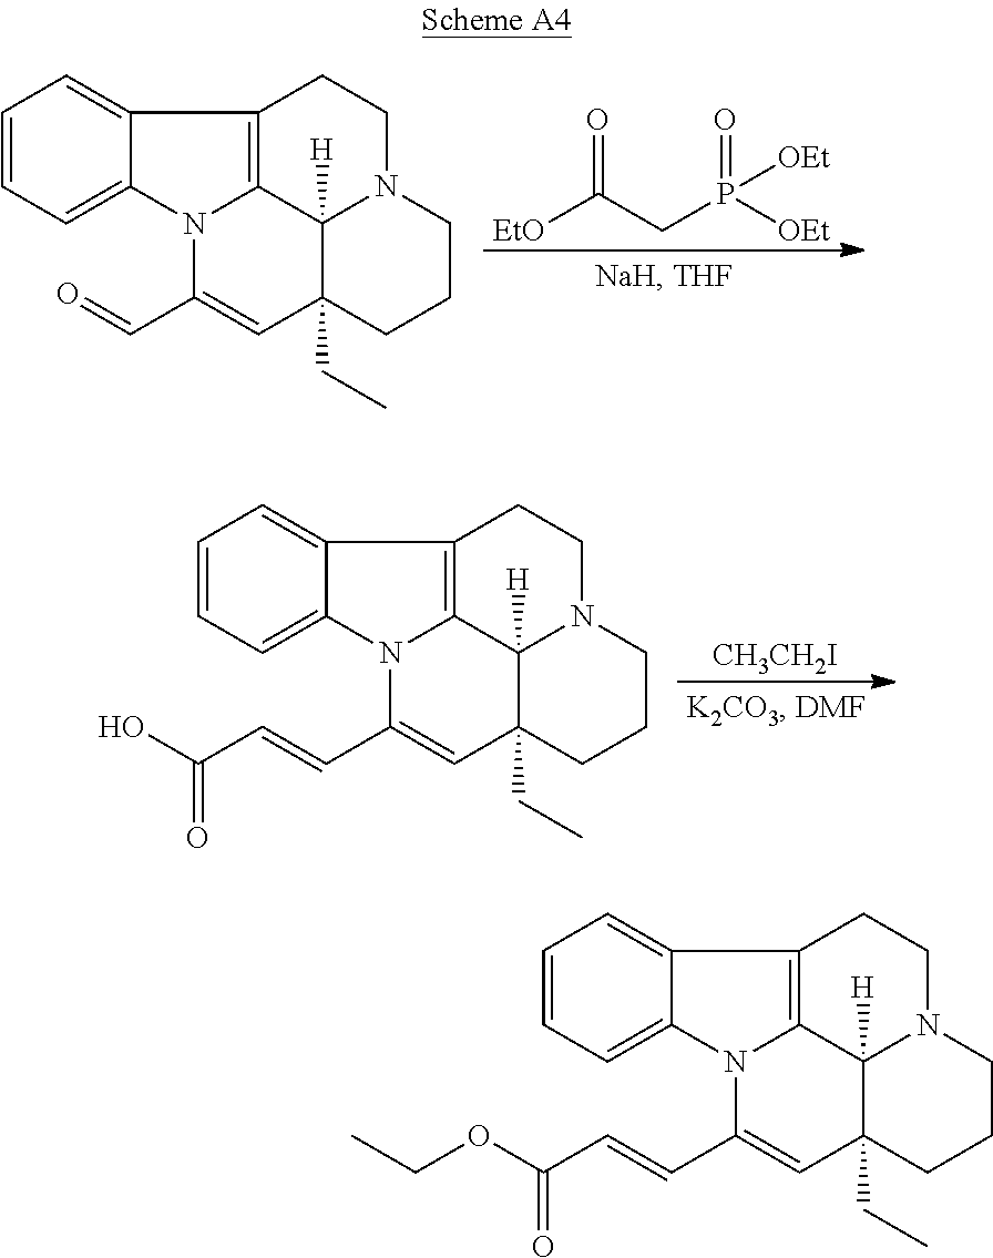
C1=CC=C2C(=C1)C1=C3N2C(C=O)=CC2(CC)C3([H])N(CC1)CCC2.[EtO]C(CP([OEt])(=O)[OEt])=O.[CH3CH2I].C1=CC=C2C(=C1)C1=C3N2C(C=CC(O)=O)=CC2(CC)C3([H])N(CC1)CCC2.C1=CC=C2C(=C1)C1=C3N2C(C=CC(OCC)=O)=CC2(CC)C3([H])N(CC1)CCC2
